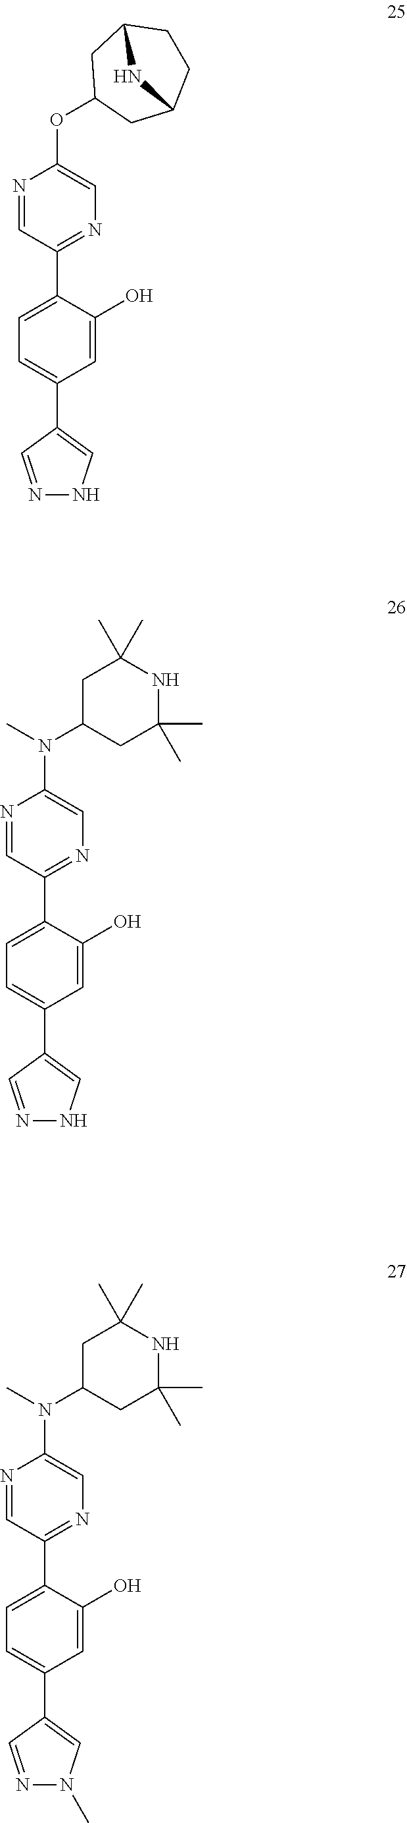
N1=CC(C2=CC=C(C3=CNN=C3)C=C2O)=NC=C1N(C1CC(C)(C)NC(C)(C)C1)C.N1=CC(C2=CC=C(C3=CNN=C3)C=C2O)=NC=C1OC1CC2CCC(C1)N2.N1=CC(C2=CC=C(C3=CN(C)N=C3)C=C2O)=NC=C1N(C1CC(C)(C)NC(C)(C)C1)C
